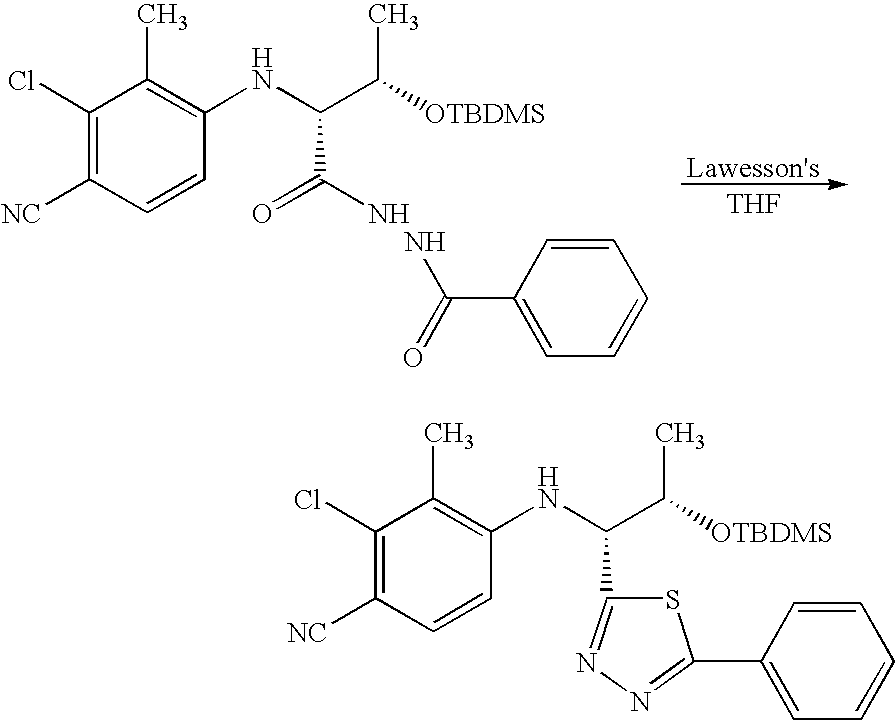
C1(Cl)=C([NC])C=CC(NC(C([OTBDMS])C)C(=O)N)=C1C.C(C1=CC=CC=C1)(=O)N.[Lawesson's].[THF].C1(Cl)=C([NC])C=CC(NC(C([OTBDMS])C)C2=NN=C(C3=CC=CC=C3)S2)=C1C
